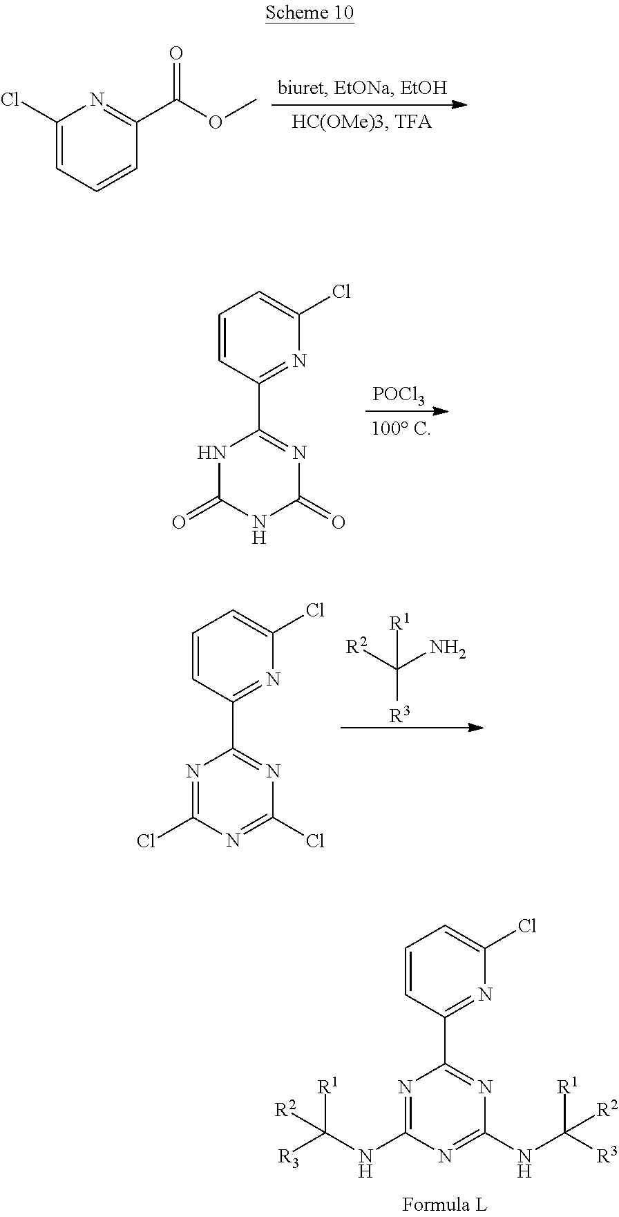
C1=CC(C2=NC(NC([R3])([R1])[R2])=NC(NC([R3])([R1])[R2])=N2)=NC(Cl)=C1.[R2]C(N)([R1])[R3].C1=CC(C2=NC(Cl)=NC(Cl)=N2)=NC(Cl)=C1.C1(Cl)=CC=CC(C(OC)=O)=N1.[POCl3].C1=CC(C2=NC(=O)NC(=O)N2)=NC(Cl)=C1
